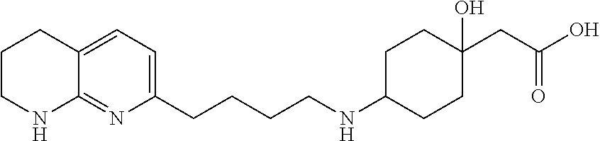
C1CNC2=NC(CCCCNC3CCC(O)(CC(=O)O)CC3)=CC=C2C1
